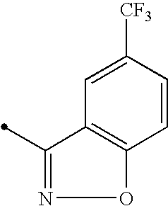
C1(C)=NOC2=C1C=C([CF3])C=C2
